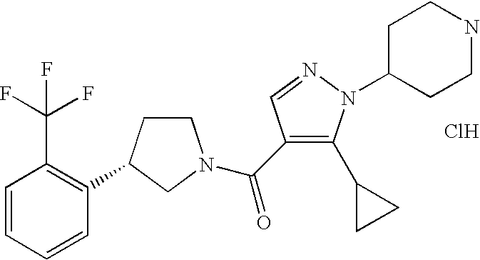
C1=CC=CC(C2CCN(C(=O)C3=C(C4CC4)N(C4CCNCC4)N=C3)C2)=C1C(F)(F)F.Cl
